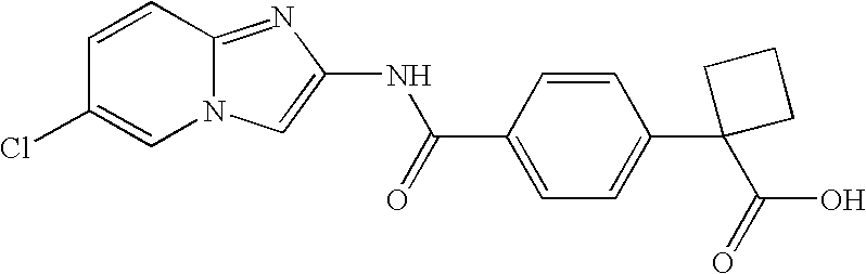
C12=NC(NC(C3=CC=C(C4(C(O)=O)CCC4)C=C3)=O)=CN1C=C(Cl)C=C2
